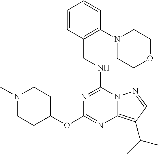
C(NC1=NC(OC2CCN(C)CC2)=NC2=C(C(C)C)C=NN12)C1=C(N2CCOCC2)C=CC=C1
